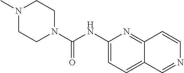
C1(NC(=O)N2CCN(C)CC2)=CC=C2C(=N1)C=CN=C2
